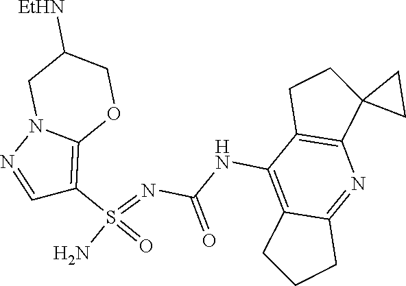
C(NC1=C2C(=NC3=C1CCC31CC1)CCC2)(N=S(N)(=O)C1=C2N(N=C1)CC([EtHN])CO2)=O
